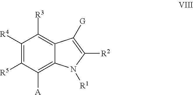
C1([R4])=C([R5])C([A])=C2C(=C1[R3])C([G])=C([R2])N2[R1]
